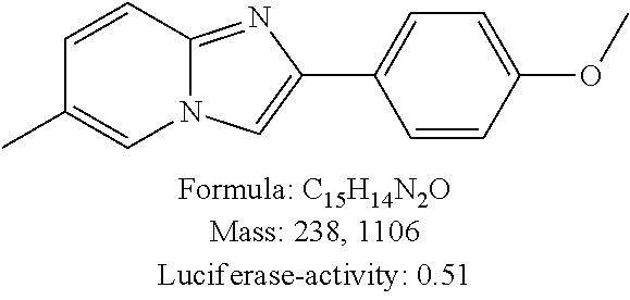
C1=CC2=NC(C3=CC=C(OC)C=C3)=CN2C=C1C
